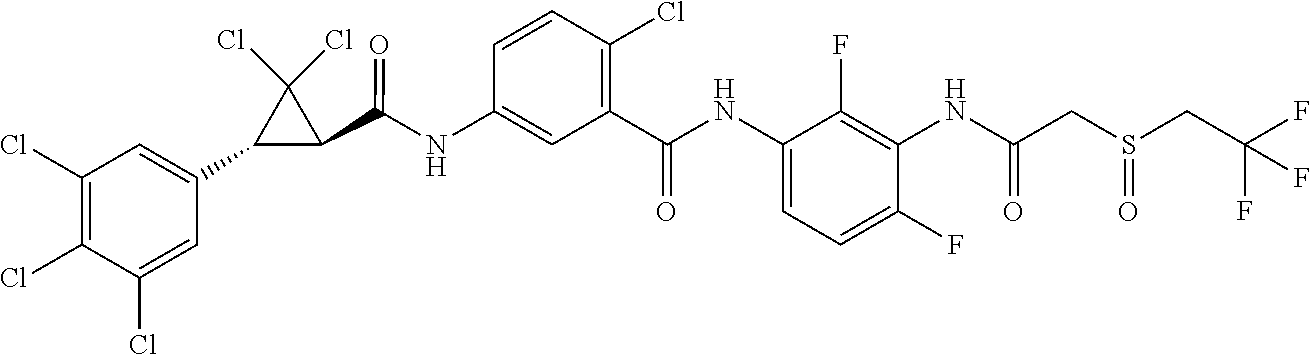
C1(NC(C2=C(Cl)C=CC(NC(C3C(Cl)(Cl)C3C3=CC(Cl)=C(Cl)C(Cl)=C3)=O)=C2)=O)=CC=C(F)C(NC(CS(CC(F)(F)F)=O)=O)=C1F
